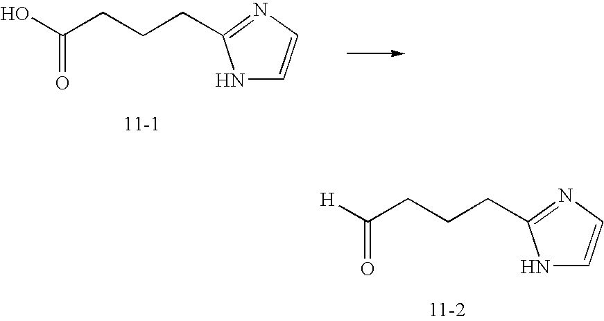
OC(CCCC1=NC=CN1)=O.[H]C(CCCC1=NC=CN1)=O
